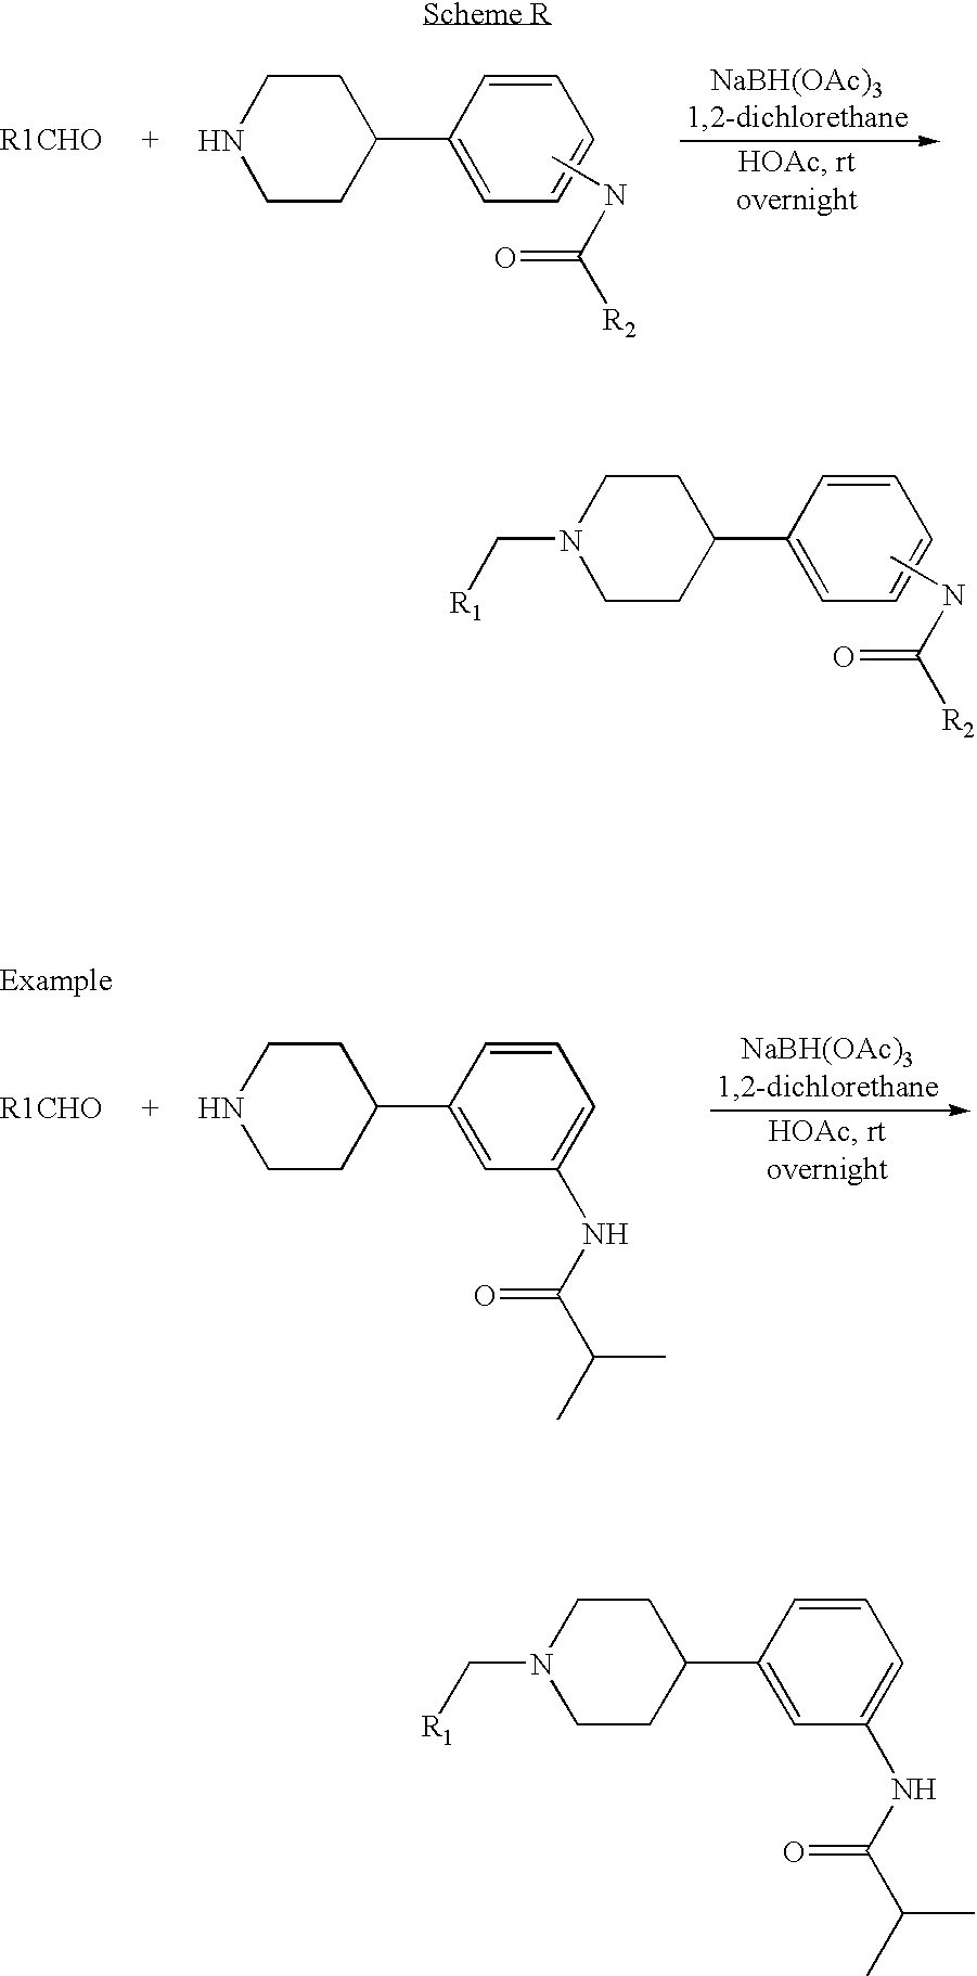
C1CC(C2=CC=CC=C2)CCN1C[R1].CNC([R2])=O.C1CC(C2=CC=CC=C2)CCN1.CNC([R2])=O.C1CC(C2=CC(NC(C(C)C)=O)=CC=C2)CCN1.C1CC(C2=CC(NC(C(C)C)=O)=CC=C2)CCN1C[R1]
